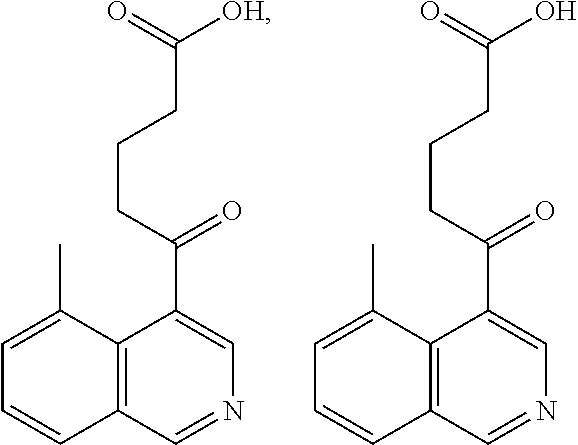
C12=C(C=NC=C1C(CCCC(=O)[OH])=O)C=CC=C2C.C12=C(C=NC=C1C(CCCC(=O)O)=O)C=CC=C2C
